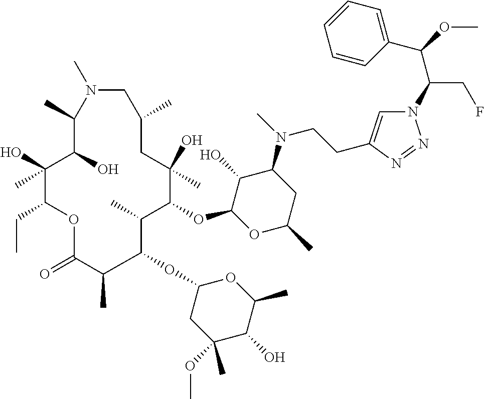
C1(C(OC)C(CF)N2C=C(CCN(C3C(O)C(OC4C(C)C(OC5CC(OC)(C)C(O)C(C)O5)C(C)C(=O)OC(CC)C(O)(C)C(O)C(C)N(C)CC(C)CC4(O)C)OC(C)C3)C)N=N2)=CC=CC=C1
